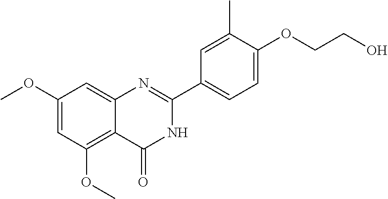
C1(OC)=CC(OC)=C2C(=C1)N=C(C1=CC=C(OCCO)C(C)=C1)NC2=O
